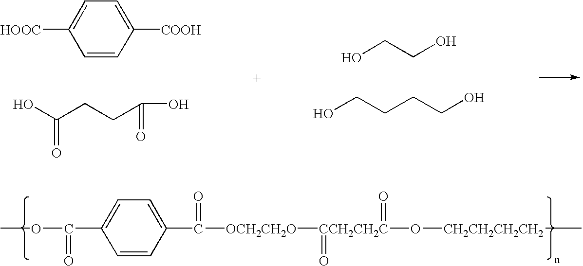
C1=CC([COOH])=CC=C1[HOOC].OC(CCC(O)=O)=O.OCCO.OCCCCO.COC(C1=CC=C(C([OCH2CH2O][CCH2CH2C](=O)(=O)O[CH2CH2CH2CH2]C)=O)C=C1)=O
